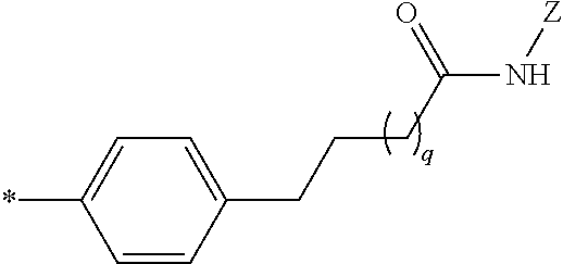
C1=CC(CCCC(N[Z])=O)=CC=C1*
